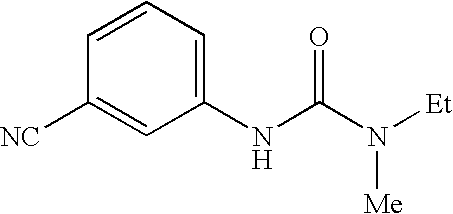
C1(NC(N([Et])[Me])=O)=CC=CC([NC])=C1
